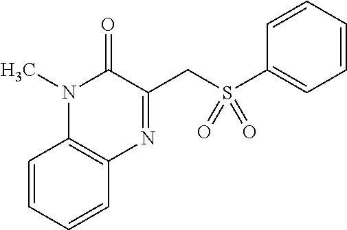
C1=CC=CC2=C1N(C)C(=O)C(CS(C1=CC=CC=C1)(=O)=O)=N2
